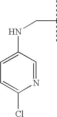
C(C(C)C)NC1=CC=C(Cl)N=C1
